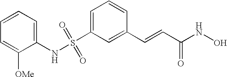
S(C1=CC=CC(C=CC(NO)=O)=C1)(NC1=CC=CC=C1[OMe])(=O)=O
